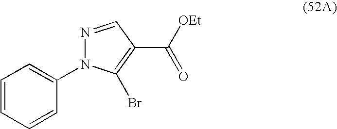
N1=CC(C([OEt])=O)=C(Br)N1C1=CC=CC=C1
